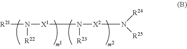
[R21]N([R22])[X1]N([R23])[X2]N([R25])[R24]
